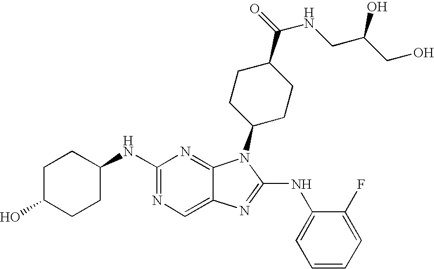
C1(NC2CCC(O)CC2)=NC=C2C(=N1)N(C1CCC(C(=O)NCC(CO)O)CC1)C(NC1=CC=CC=C1F)=N2
